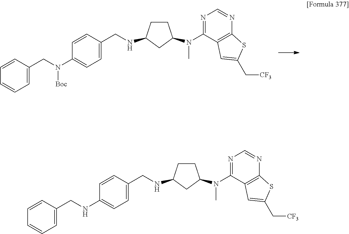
C1=CC(CN(C2=CC=C(CNC3CCC(N(C4=NC=NC5=C4C=C(C[CF3])S5)C)C3)C=C2)[Boc])=CC=C1.C1=CC(CNC2=CC=C(CNC3CCC(N(C4=NC=NC5=C4C=C(C[CF3])S5)C)C3)C=C2)=CC=C1
